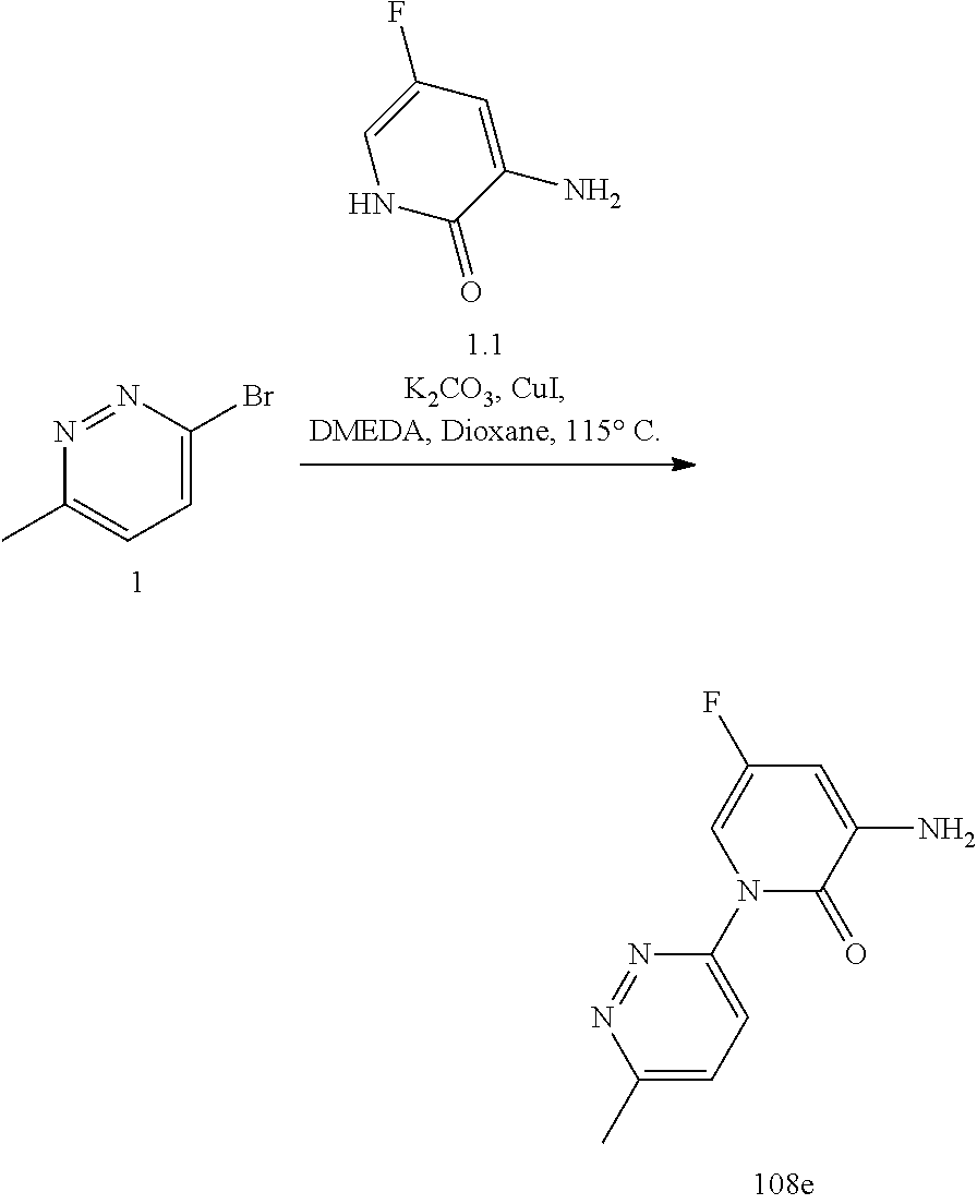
C1=C(Br)N=NC(C)=C1.N1C(=O)C(N)=CC(F)=C1.C1(C)=CC=C(N2C(=O)C(N)=CC(F)=C2)N=N1
